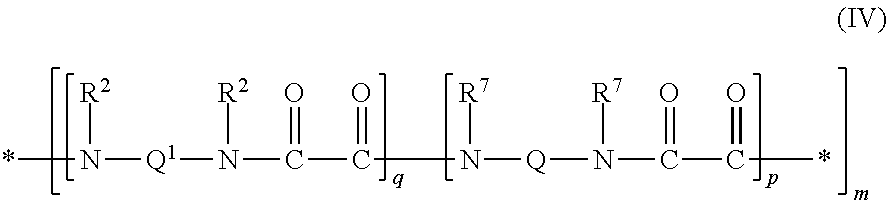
[Q1](N(C(C(N([Q]N(C(C(*)=O)=O)[R7])[R7])=O)=O)[R2])N(*)[R2]
